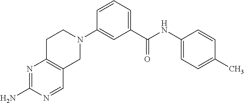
N1=C(N)N=CC2=C1CCN(C1=CC(C(NC3=CC=C(C)C=C3)=O)=CC=C1)C2
